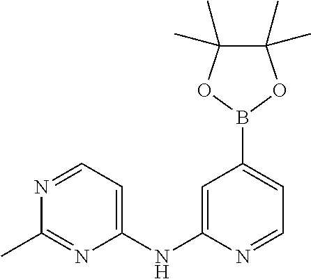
C1(B2OC(C)(C)C(C)(C)O2)=CC=NC(NC2=CC=NC(C)=N2)=C1
